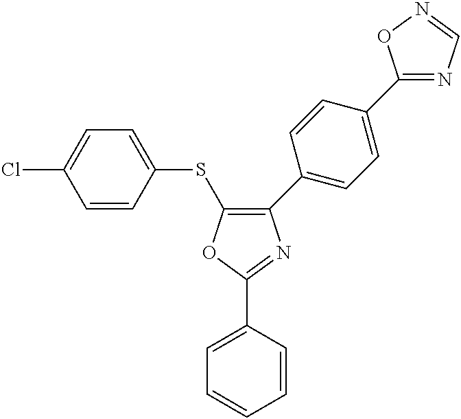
C1=CC=CC(C2=NC(C3=CC=C(C4=NC=NO4)C=C3)=C(SC3=CC=C(Cl)C=C3)O2)=C1
